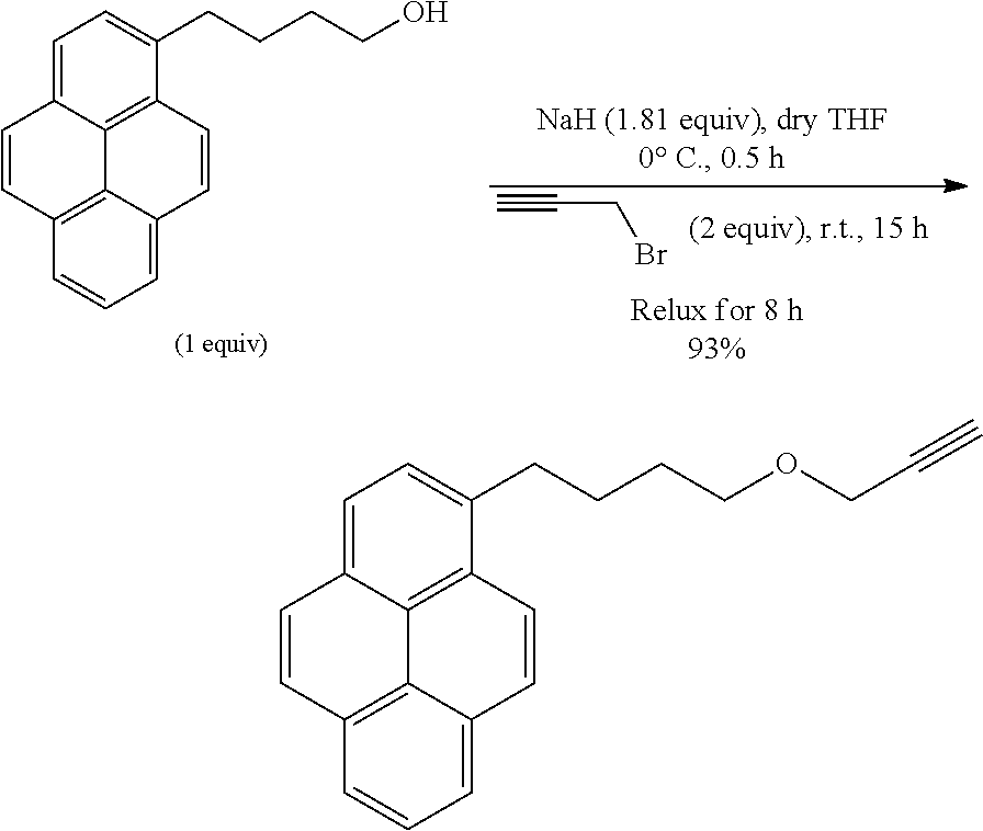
C#CCBr.C1=C2C3=C(C(CCCCO)=C1)C=CC1=CC=CC(=C31)C=C2.C1=C2C3=C(C(CCCCOCC#C)=C1)C=CC1=CC=CC(=C31)C=C2
